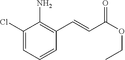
C1(Cl)=CC=CC(C=CC(OCC)=O)=C1N
